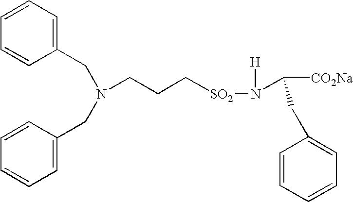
C1=CC=CC(CN(CC2=CC=CC=C2)CCC[SO2]N([H])C([CO2Na])CC2=CC=CC=C2)=C1
